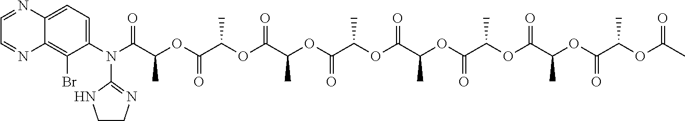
C(C(OC(C(OC(C(OC(C(OC(C(OC(C(OC(C(OC(C(OC(C)=O)C)=O)C)=O)C)=O)C)=O)C)=O)C)=O)C)=O)C)(=O)N(C1=NCCN1)C1=CC=C2C(=C1Br)N=CC=N2
